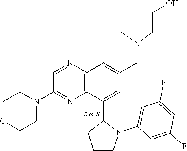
C1=NC2=C(N=C1N1CCOCC1)C(C1CCCN1C1=CC(F)=CC(F)=C1)=CC(CN(CCO)C)=C2
